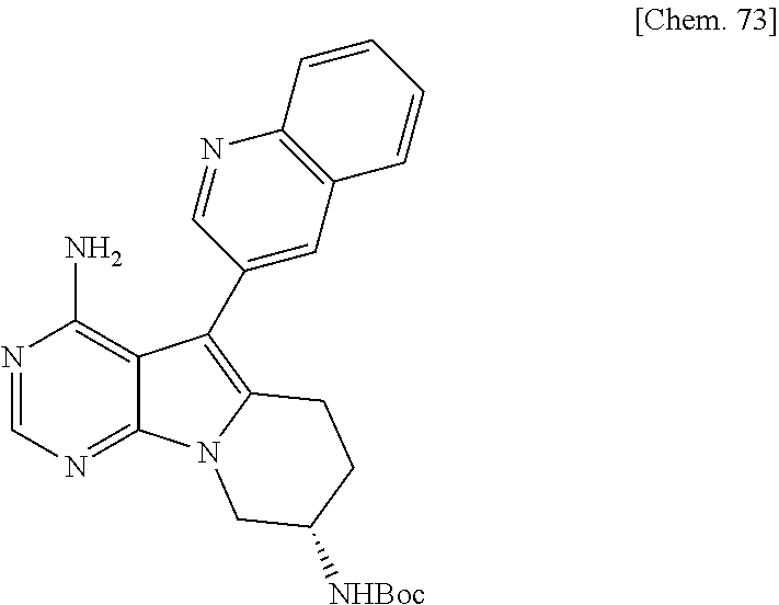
N1=CN=C2C(=C1N)C(C1=CC3=C(N=C1)C=CC=C3)=C1N2CC([NHBoc])CC1
